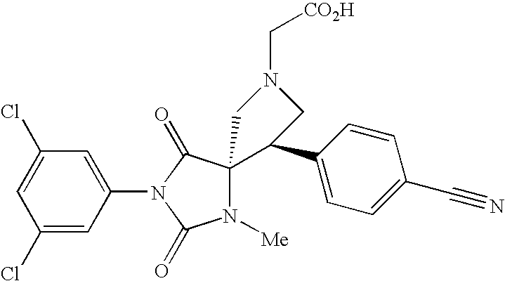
C1(Cl)=CC(Cl)=CC(N2C(=O)N([Me])C3(C2=O)C(C2=CC=C(C#N)C=C2)CN(C[CO2H])C3)=C1
